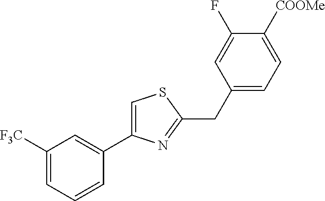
C1([F3C])=CC=CC(C2=CSC(CC3=CC=C([COOMe])C(F)=C3)=N2)=C1
